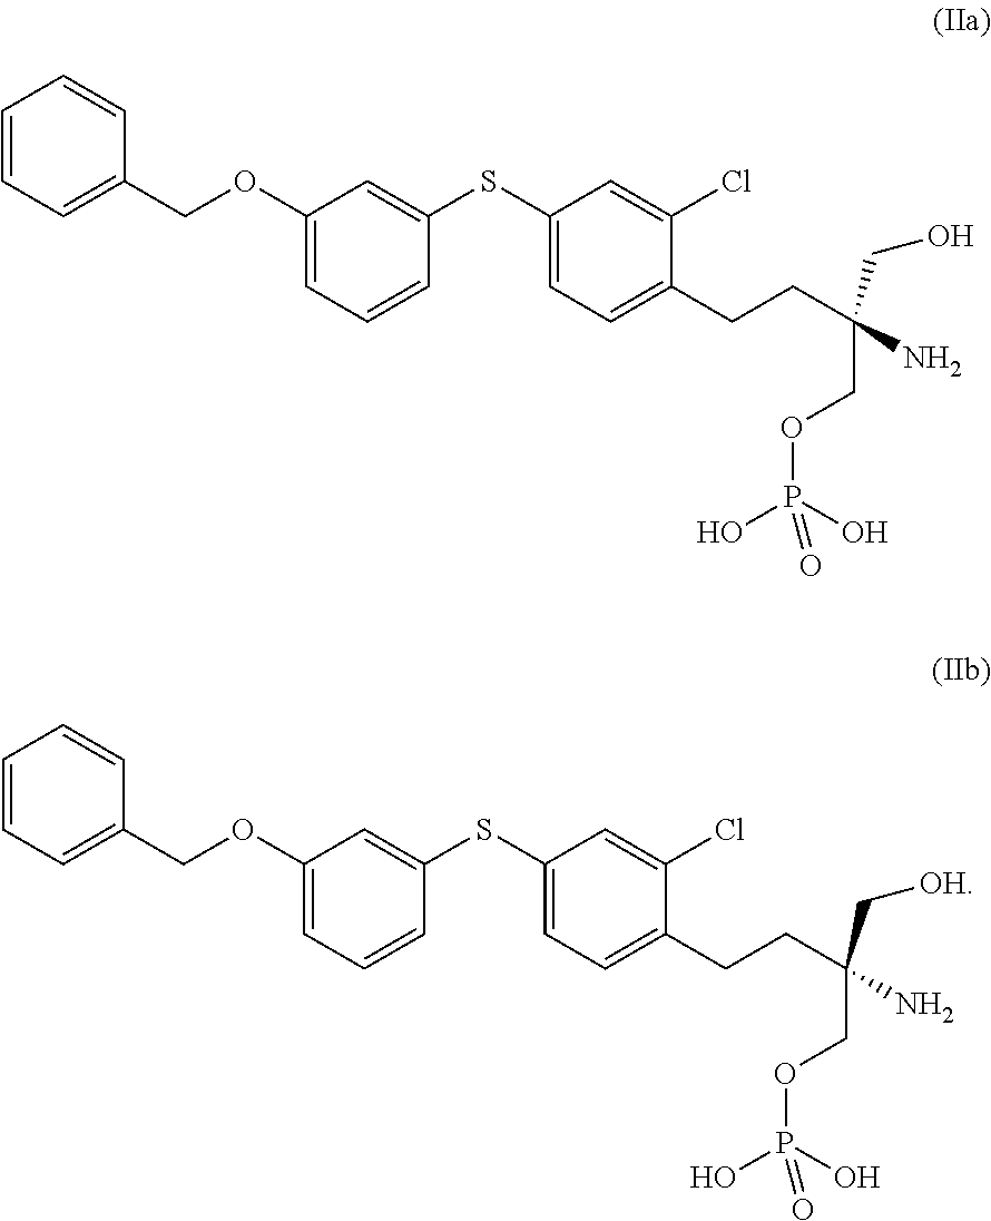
C1=CC=C(COC2=CC=CC(SC3=CC=C(CCC(COP(O)(O)=O)(N)CO)C(Cl)=C3)=C2)C=C1.C1=CC=C(COC2=CC=CC(SC3=CC=C(CCC(COP(O)(O)=O)(N)C[OH])C(Cl)=C3)=C2)C=C1
